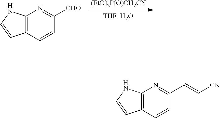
[(EtO)2P(O)CH2CN].C12=C(C=CC([CHO])=N1)C=CN2.C12=C(C=CC(C=C[CN])=N1)C=CN2
